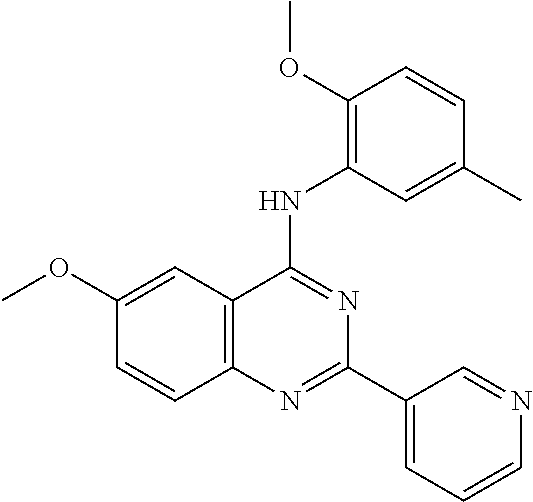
C1(OC)=CC2=C(C=C1)N=C(C1=CC=CN=C1)N=C2NC1=C(OC)C=CC(C)=C1
